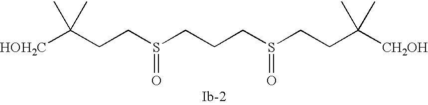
[HOH2C]C(CCS(CCCS(CCC([CH2OH])(C)C)=O)=O)(C)C
